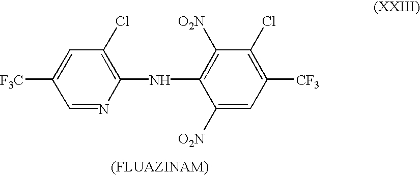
C1=C([F3C])C=NC(NC2=C([O2N])C(Cl)=C([CF3])C=C2[O2N])=C1Cl
